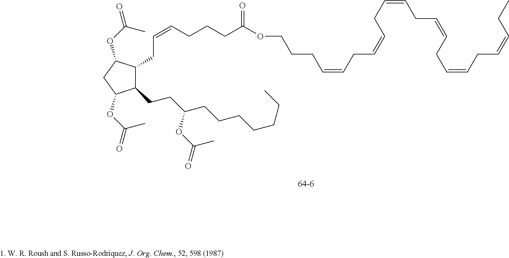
C1(CCC(CCCCCCC)OC(=O)C)C(CC=CCCCC(=O)OCCCC=CCC=CCC=CCC=CCC=CCC=CCC)C(OC(=O)C)CC1OC(=O)C
